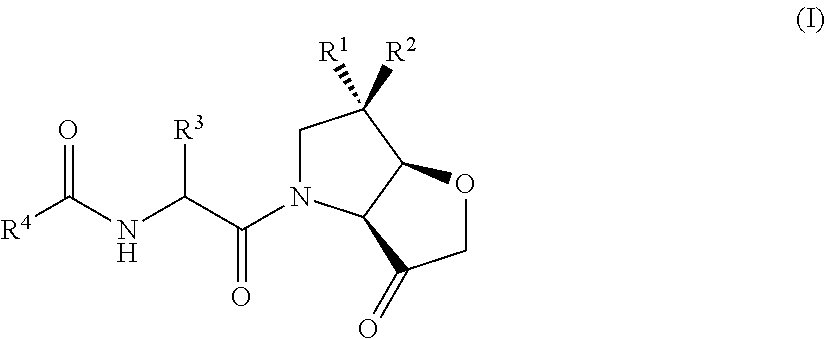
[R4]C(NC(C(=O)N1CC([R1])([R2])C2C1C(=O)CO2)[R3])=O
